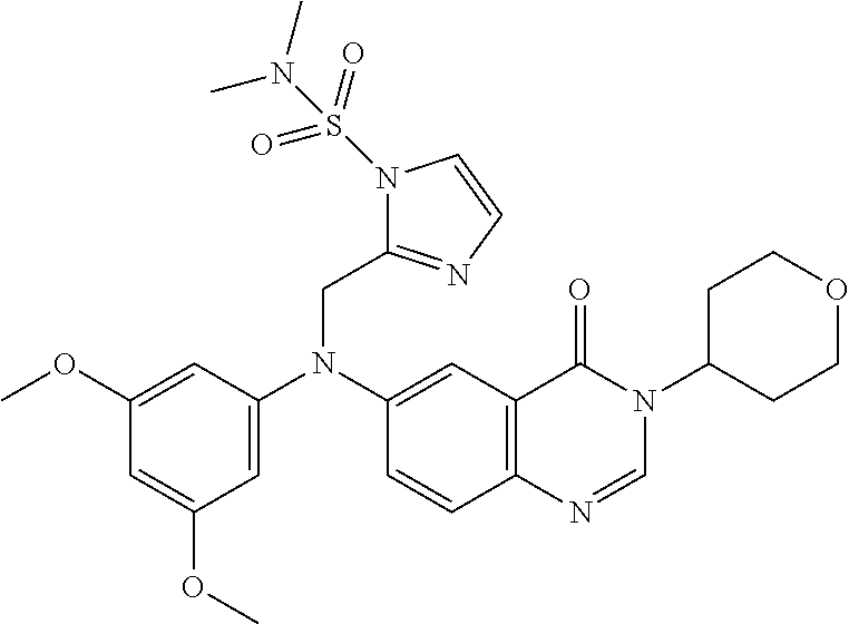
N1(S(N(C)C)(=O)=O)C(CN(C2=CC(OC)=CC(OC)=C2)C2=CC3=C(C=C2)N=CN(C2CCOCC2)C3=O)=NC=C1
